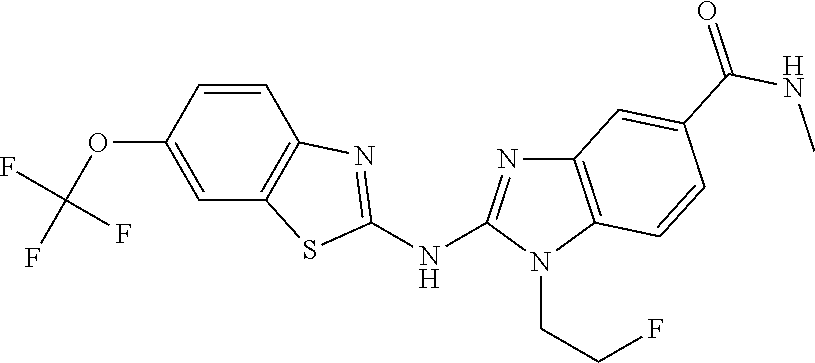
O(C1=CC2=C(C=C1)N=C(NC1=NC3=C(N1CCF)C=CC(C(NC)=O)=C3)S2)C(F)(F)F
